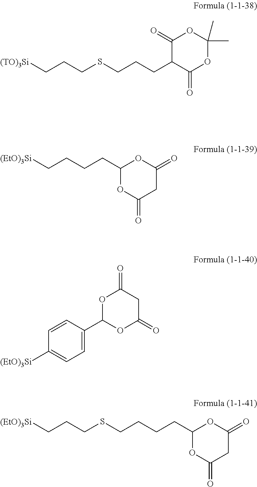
C(C1C(=O)OC(C)(C)OC1=O)CCSCCC[(TO)3Si].O1C(=O)CC(=O)OC1CCCC[(EtO)3Si].O1C(=O)CC(=O)OC1C1=CC=C([(EtO)3Si])C=C1.O1C(=O)CC(=O)OC1CCCCSCCC[(EtO)3Si]
